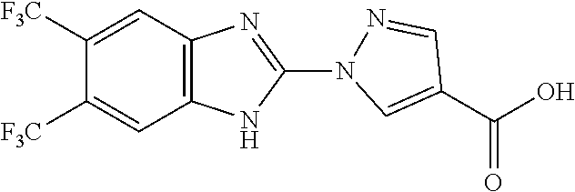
C12=C(C=C([F3C])C([F3C])=C1)N=C(N1N=CC(C(O)=O)=C1)N2
